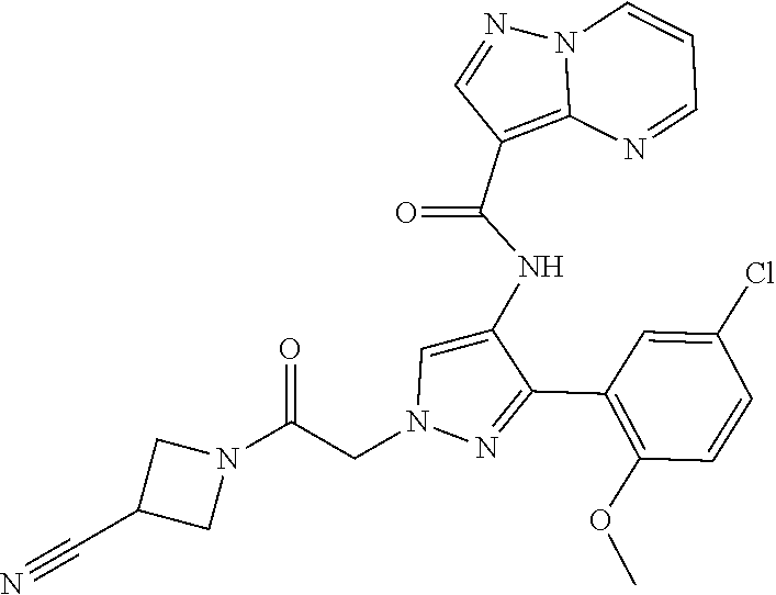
C1(C2=NN(CC(N3CC(C#N)C3)=O)C=C2NC(C2=C3N(N=C2)C=CC=N3)=O)=C(OC)C=CC(Cl)=C1
